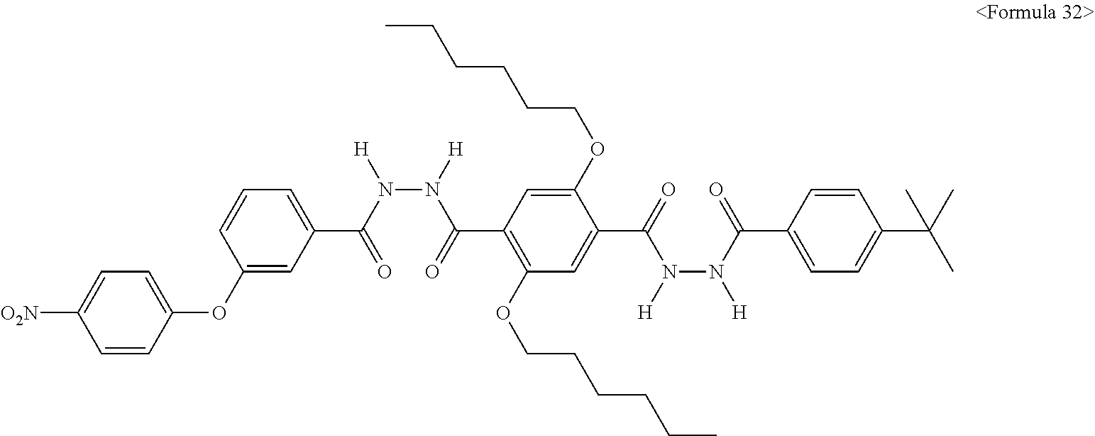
CCCCCCOC1=CC(C(N(N(C(=O)C2=CC=CC(OC3=CC=C([O2N])C=C3)=C2)[H])[H])=O)=C(OCCCCCC)C=C1C(N([H])N(C(C1=CC=C(C(C)(C)C)C=C1)=O)[H])=O
